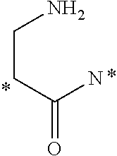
C(=O)(CCN)N
